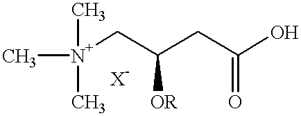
C[N+](CC(CC(=O)O)[OR])(C)C.[X-]
